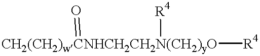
[CH2(CH2)wCNHCH2CH2N(CH2)yO]([R4])(=O)[R4]
